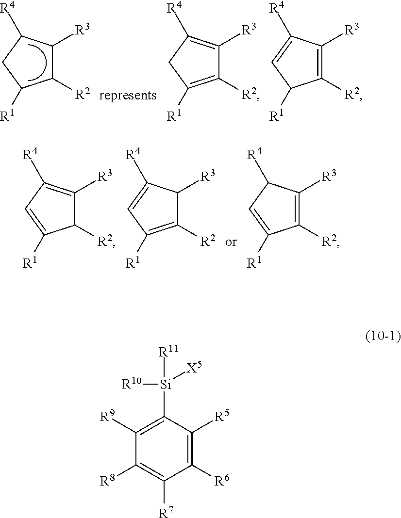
C1([R6])=C([R5])C([Si]([R10])([R11])[X5])=C([R9])C([R8])=C1[R7].C1([R2])C([R3])C([R4])CC1[R1].C1([R2])=C([R1])CC([R4])=C1[R3].C1([R2])=C([R3])C([R4])=CC1[R1].C1([R2])=C([R1])C=C([R4])C1[R3].C1([R2])=C([R3])C([R4])C=C1[R1].C1([R2])C([R3])=C([R4])C=C1[R1]
